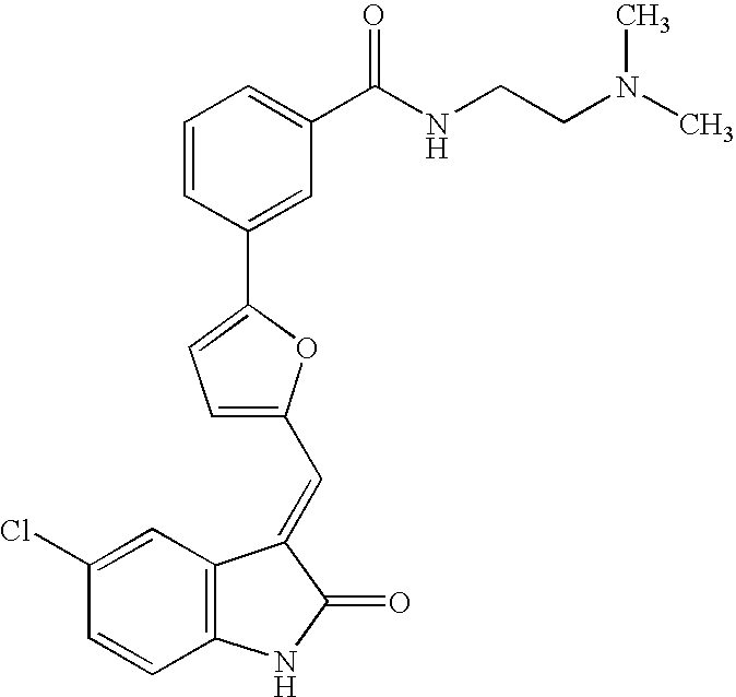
C1(Cl)=CC2=C(C=C1)NC(=O)C2=CC1=CC=C(C2=CC(C(NCCN(C)C)=O)=CC=C2)O1
